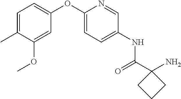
C1=C(C)C(OC)=CC(OC2=CC=C(NC(C3(N)CCC3)=O)C=N2)=C1
